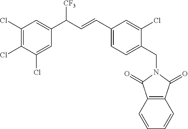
C12=C(C(=O)N(CC3=CC=C(C=CC(C4=CC(Cl)=C(Cl)C(Cl)=C4)[CF3])C=C3Cl)C1=O)C=CC=C2
